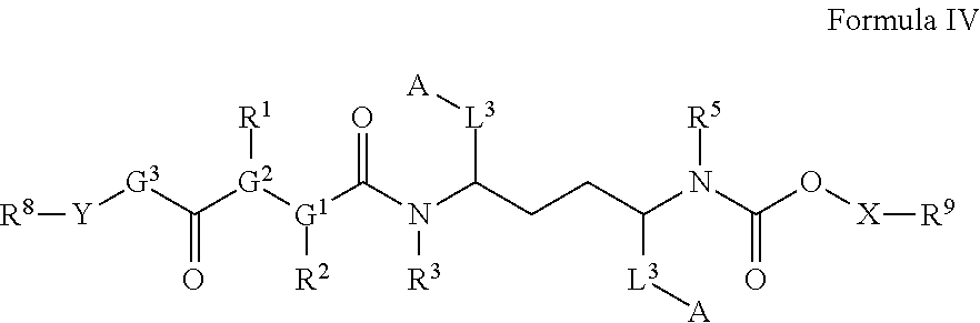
O=C([G3][Y][R8])[G2]([G1](C(N(C(CCC(N(C(O[X][R9])=O)[R5])[L3][A])[L3][A])[R3])=O)[R2])[R1]
